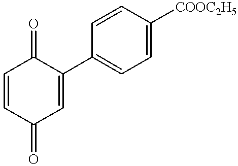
C1=CC(=O)C=C(C2=CC=C([COOC2H5])C=C2)C1=O
